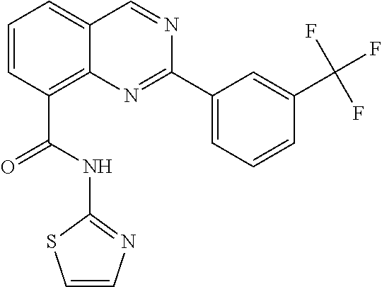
C1=CC(C(NC2=NC=CS2)=O)=C2C(=C1)C=NC(C1=CC=CC(C(F)(F)F)=C1)=N2
